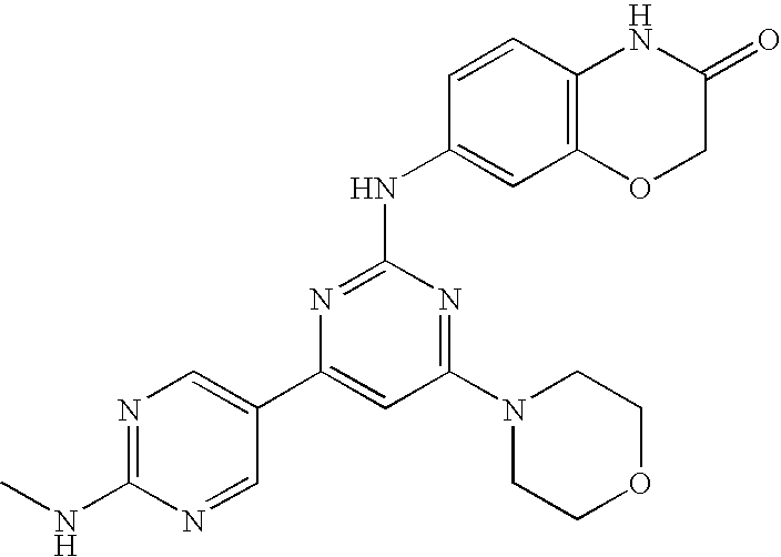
N1=C(NC)N=CC(C2=CC(N3CCOCC3)=NC(NC3=CC4=C(C=C3)NC(=O)CO4)=N2)=C1
